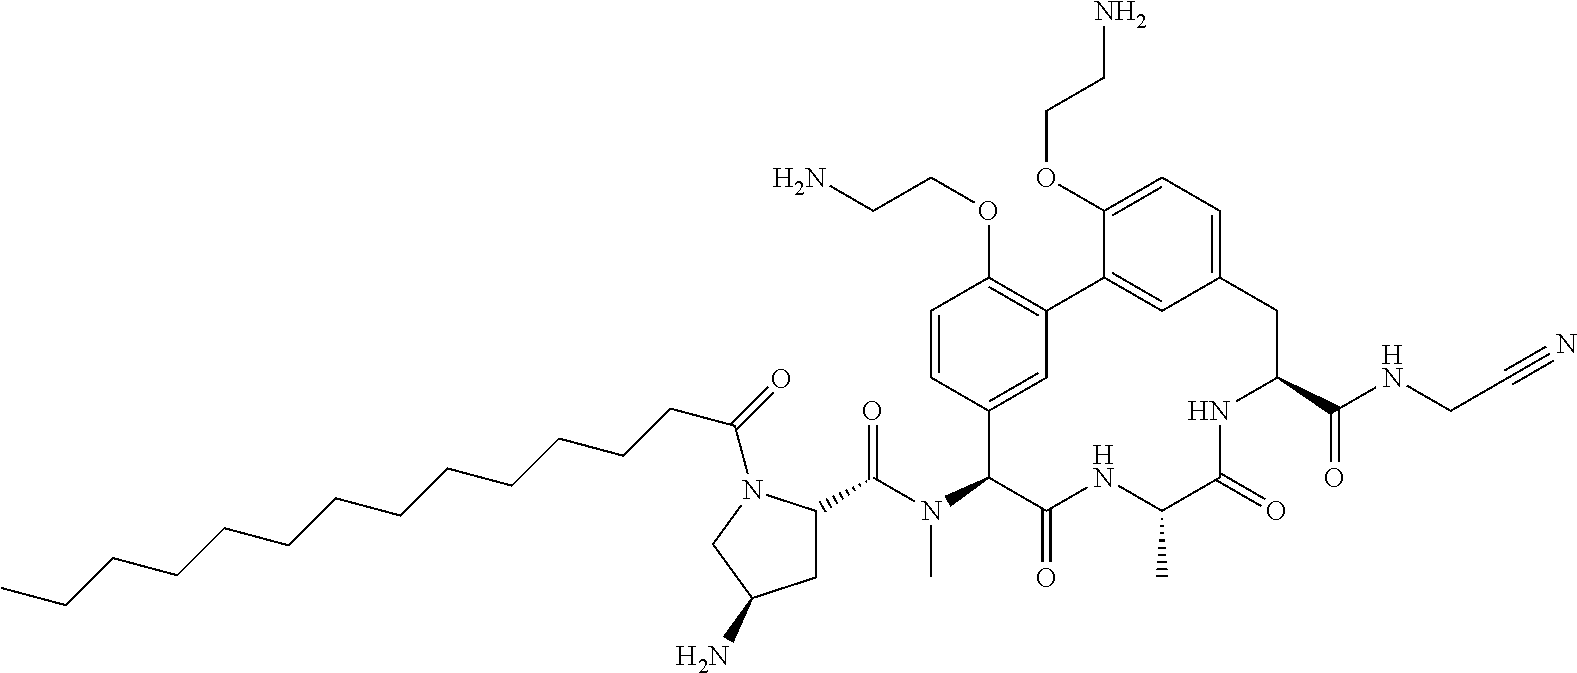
C1(C(=O)N(C)C2C3=CC(=C(OCCN)C=C3)C3=CC(=CC=C3OCCN)CC(C(=O)NCC#N)NC(=O)C(C)NC2=O)CC(N)CN1C(=O)CCCCCCCCCCCCC
